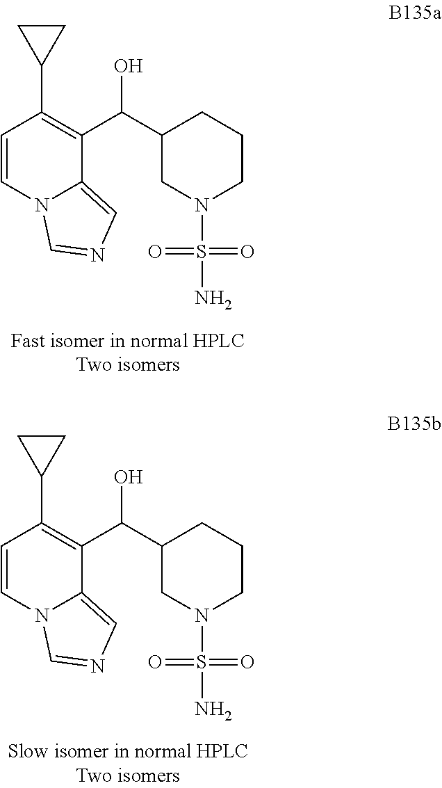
C1(C2=C(C(C3CN(S(N)(=O)=O)CCC3)O)C3=CN=CN3C=C2)CC1.C1(C2=C(C(C3CN(S(N)(=O)=O)CCC3)O)C3=CN=CN3C=C2)CC1
